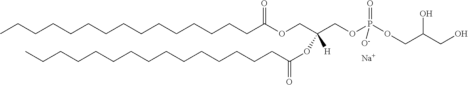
C(CCCCCCCCCCC(OCC(COP(OCC(CO)O)(=O)[O-])(OC(=O)CCCCCCCCCCCCCCC)[H])=O)CCCC.[Na]
